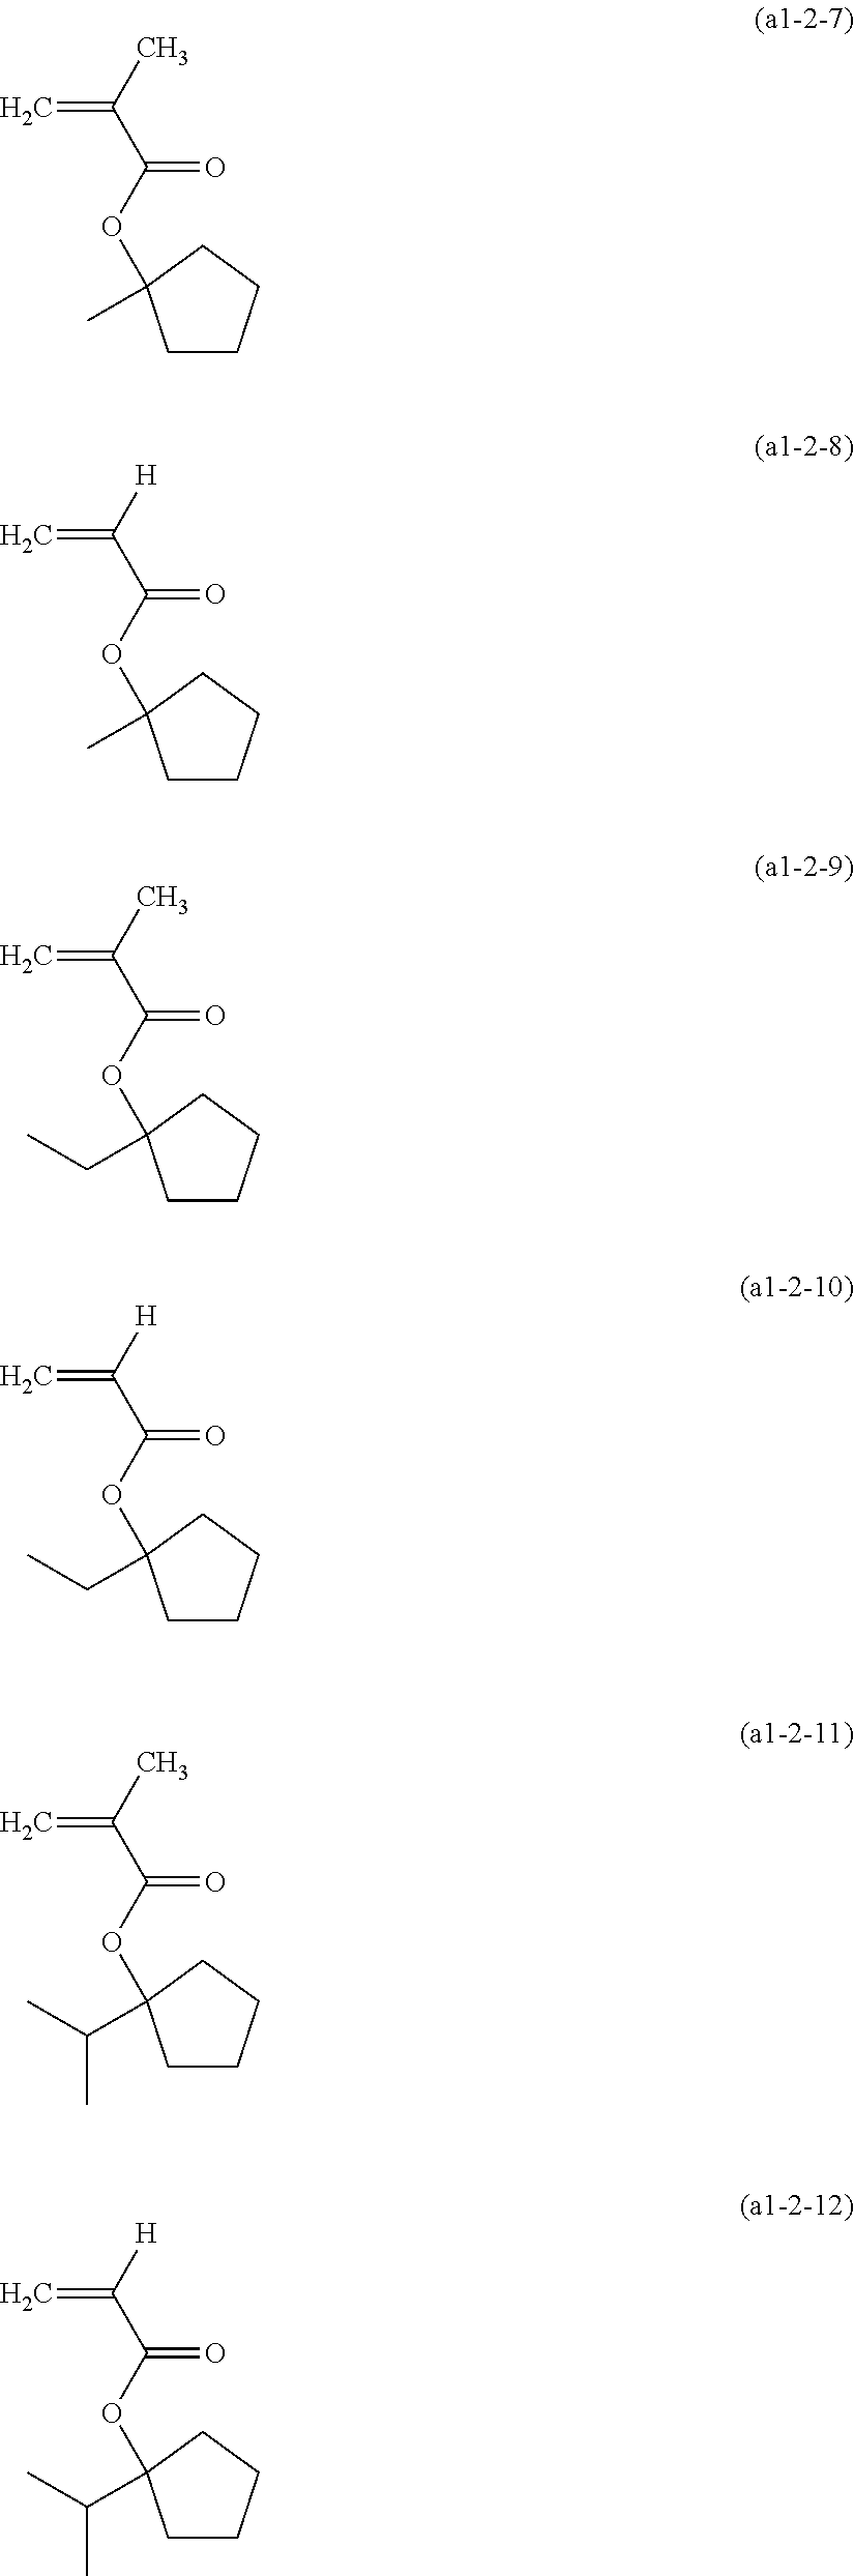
O(C(C(C)=C)=O)C1(C(C)C)CCCC1.O(C(C(C)=C)=O)C1(CC)CCCC1.O(C(C(C)=C)=O)C1(C)CCCC1.O(C(C([H])=C)=O)C1(C)CCCC1.O(C(C([H])=C)=O)C1(CC)CCCC1.O(C(C([H])=C)=O)C1(C(C)C)CCCC1
